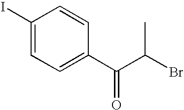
C1(I)=CC=C(C(C(Br)C)=O)C=C1
